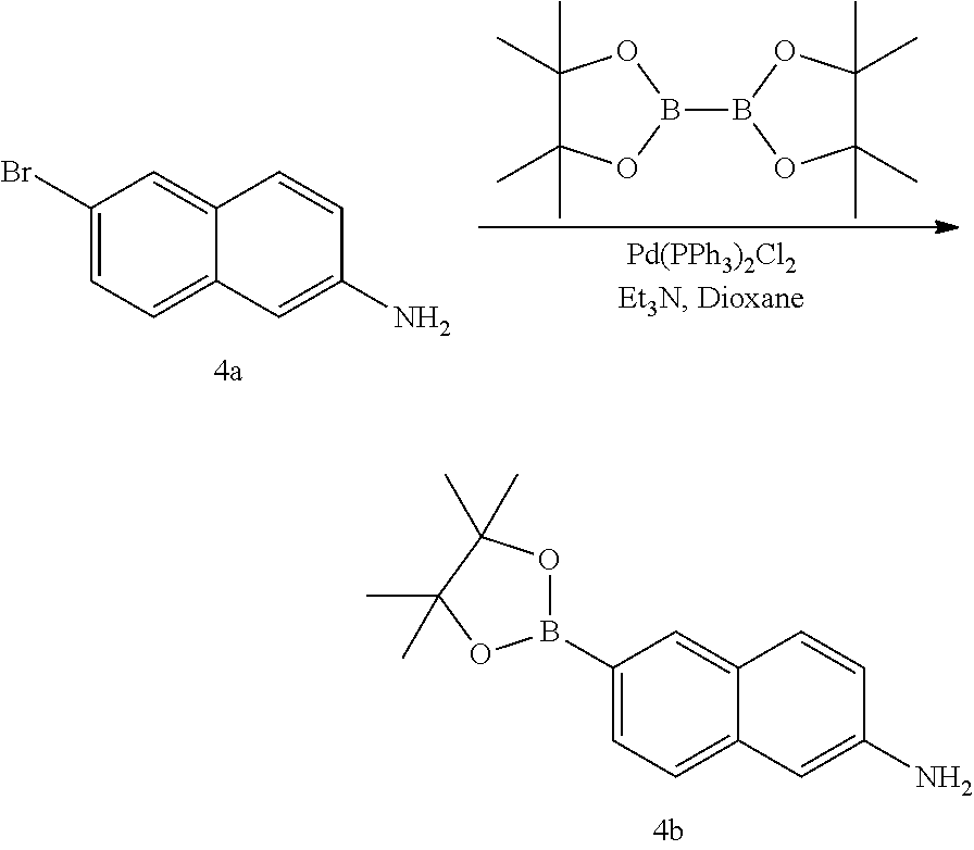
C1(Br)=CC=C2C(=C1)C=CC(N)=C2.C1(C)(C)C(C)(C)OB(B2OC(C)(C)C(C)(C)O2)O1.C1(B2OC(C)(C)C(C)(C)O2)=CC=C2C(=C1)C=CC(N)=C2
